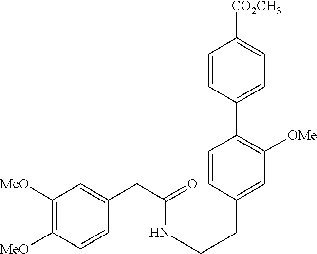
C1([MeO])=C([MeO])C=CC(CC(NCCC2=CC([OMe])=C(C3=CC=C([CO2CH3])C=C3)C=C2)=O)=C1
